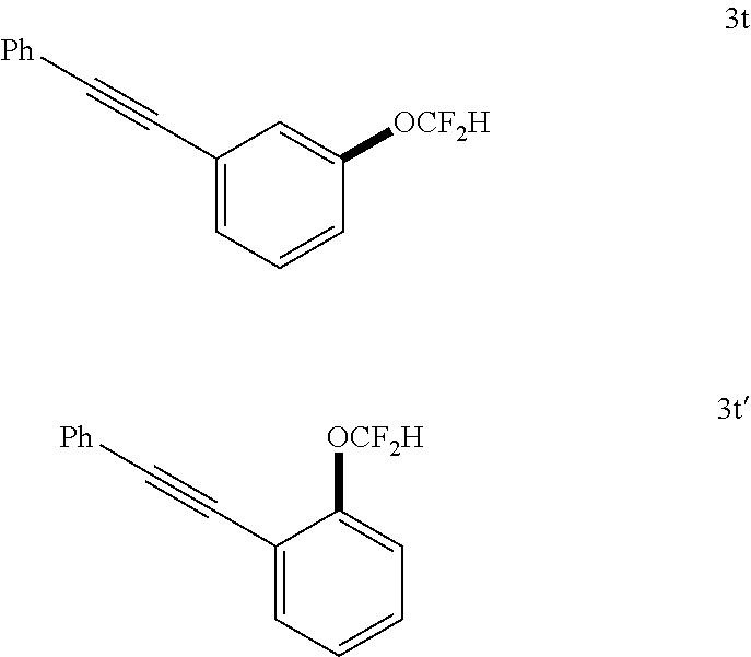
C1(C#C[Ph])=CC=CC([OCF2H])=C1.C1(C#C[Ph])=CC=CC=C1[OCF2H]
